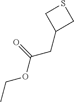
CCOC(CC1CSC1)=O
